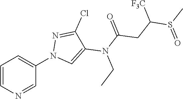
C1=CN=CC(N2C=C(N(C(=O)CC(S(C)=O)[F3C])CC)C(Cl)=N2)=C1
